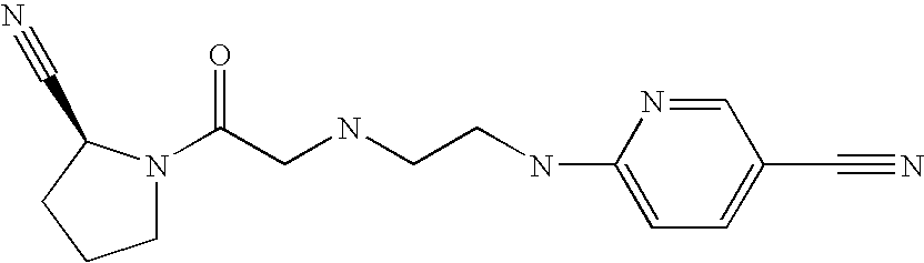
C1N(C(CNCCNC2=CC=C(C#N)C=N2)=O)C(C#N)CC1
